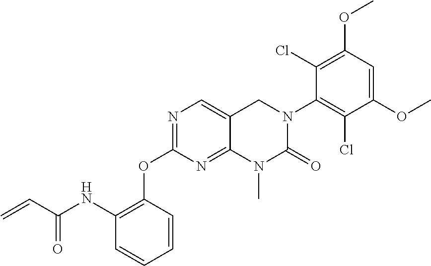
N1=C(OC2=C(NC(C=C)=O)C=CC=C2)N=C2C(=C1)CN(C1=C(Cl)C(OC)=CC(OC)=C1Cl)C(=O)N2C
